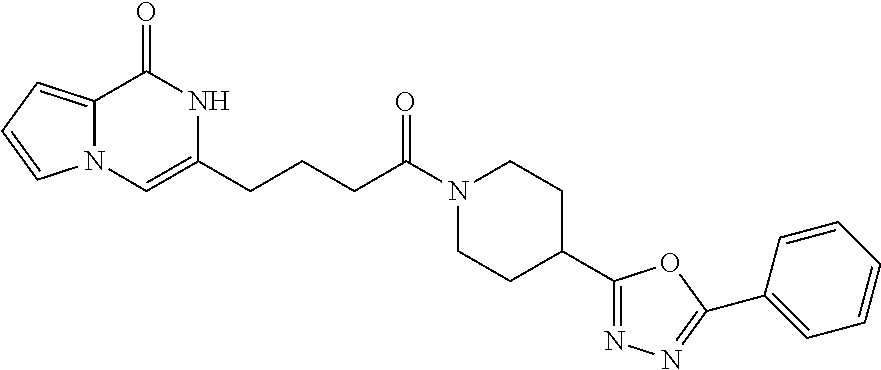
N12C(=CC=C1)C(=O)NC(CCCC(N1CCC(C3=NN=C(C4=CC=CC=C4)O3)CC1)=O)=C2
